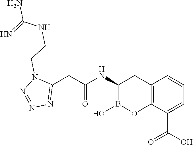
C12=C(C(C(O)=O)=CC=C1)OB(O)C(NC(CC1=NN=NN1CCNC(=N)N)=O)C2
